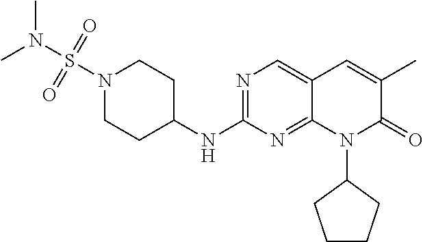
N1(S(N(C)C)(=O)=O)CCC(NC2=NC=C3C(=N2)N(C2CCCC2)C(=O)C(C)=C3)CC1
